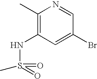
C1(C)=C(NS(C)(=O)=O)C=C(Br)C=N1
